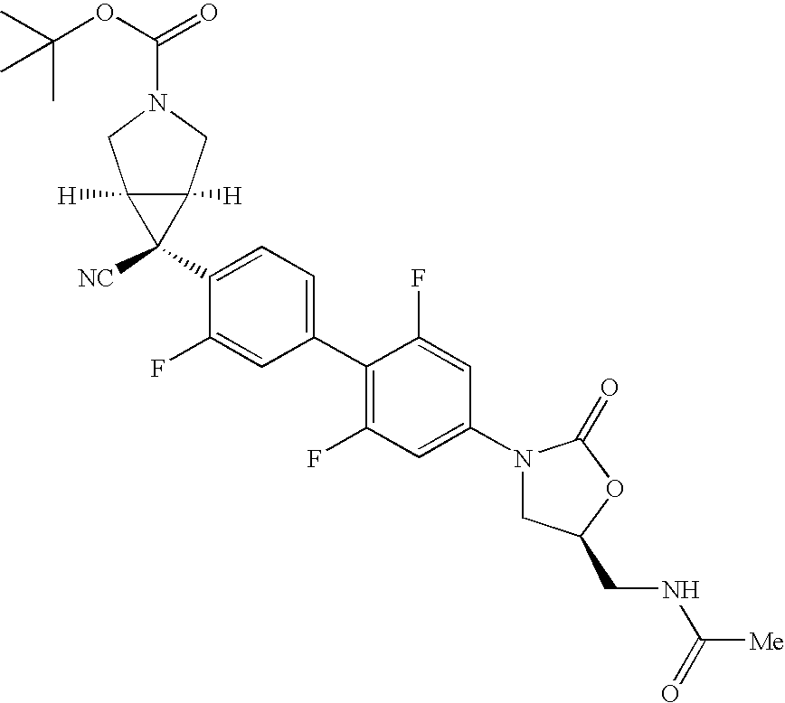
C1(N2CC(CNC([Me])=O)OC2=O)=CC(F)=C(C2=CC=C(C3([NC])C4([H])C3([H])CN(C(OC(C)(C)C)=O)C4)C(F)=C2)C(F)=C1
